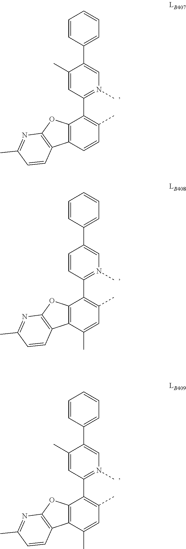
C12=C(C=CC(C)=C1C1=N(C)C=C(C3=CC=CC=C3)C(C)=C1)C1=C(O2)N=C(C)C=C1.C12=C(C(C)=CC(C)=C1C1=N(C)C=C(C3=CC=CC=C3)C=C1)C1=C(O2)N=C(C)C=C1.C12=C(C(C)=CC(C)=C1C1=N(C)C=C(C3=CC=CC=C3)C(C)=C1)C1=C(O2)N=C(C)C=C1
